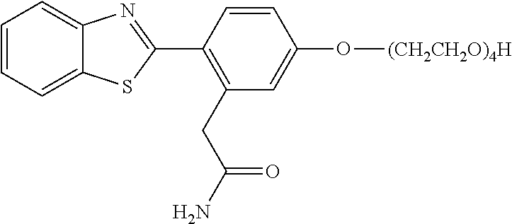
C1=CC=C2C(=C1)N=C(C1=C(CC(N)=O)C=C(O[(CH2CH2O)4H])C=C1)S2
